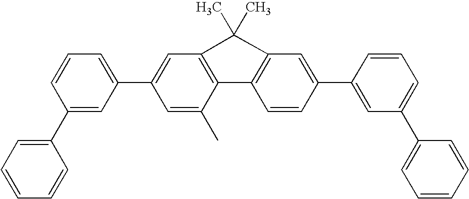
C1=C(C2=CC=CC(C3=CC=CC=C3)=C2)C=C(C)C2=C1C(C)(C)C1=C2C=CC(C2=CC(C3=CC=CC=C3)=CC=C2)=C1
